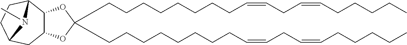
C(CCCCCCCC=CCC=CCCCCC)C1(CCCCCCCCC=CCC=CCCCCC)OC2C(O1)CC1CCC2N1C
